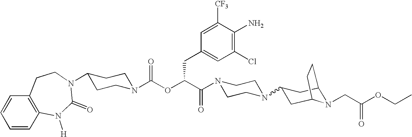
C1(Cl)=C(N)C([CF3])=CC(CC(OC(=O)N2CCC(N3C(=O)N([H])C4=C(C=CC=C4)CC3)CC2)C(=O)N2CCN(C3CC4N(CC(OCC)=O)C(CC4)C3)CC2)=C1
